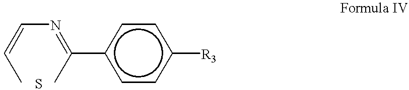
CC=CN=C(C)c1ccc([R3])cc1
